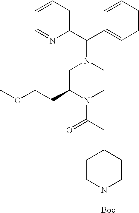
C1(C(C2=CC=CC=C2)N2CC(CCOC)N(C(CC3CCN([Boc])CC3)=O)CC2)=CC=CC=N1
